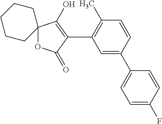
C1=CC(C2=CC=C(F)C=C2)=CC(C2=C(O)C3(OC2=O)CCCCC3)=C1C
